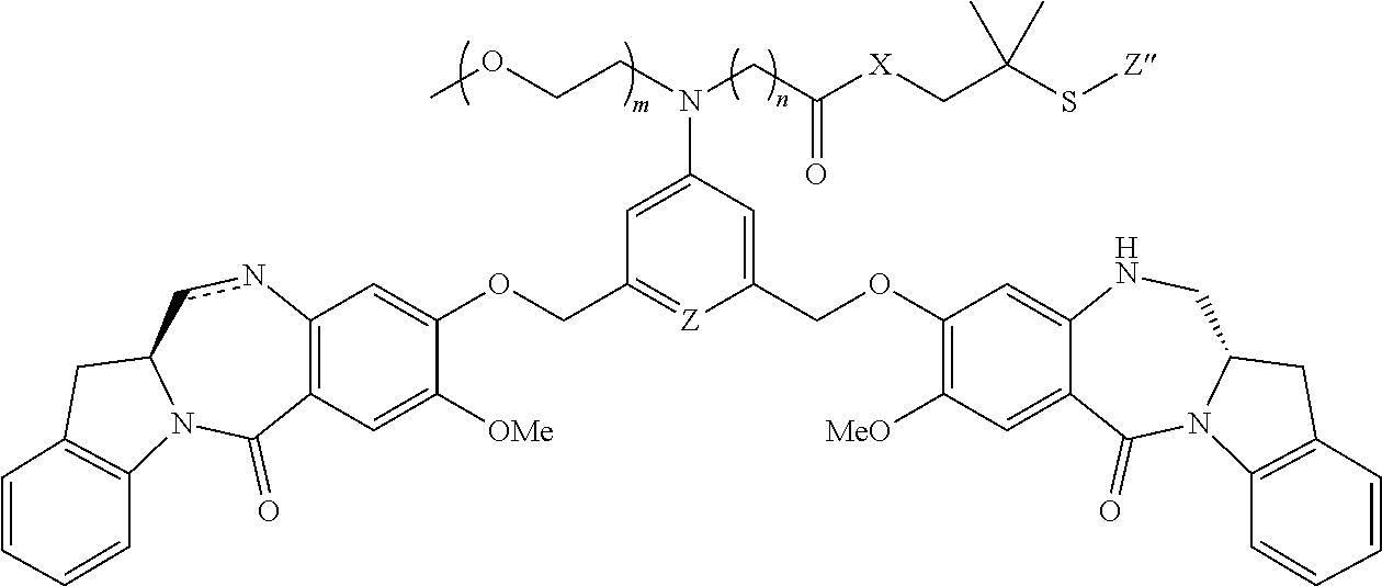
COCCN(CC([X]CC(S[Z])(C)C)=O)C1=CC(COC2=CC3=C(C=C2[OMe])C(=O)N2C(cn3)CC3=C2C=CC=C3)=[Z]C(COC2=C([MeO])C=C3C(=C2)NCC2N(C3=O)C3=C(C2)C=CC=C3)=C1
